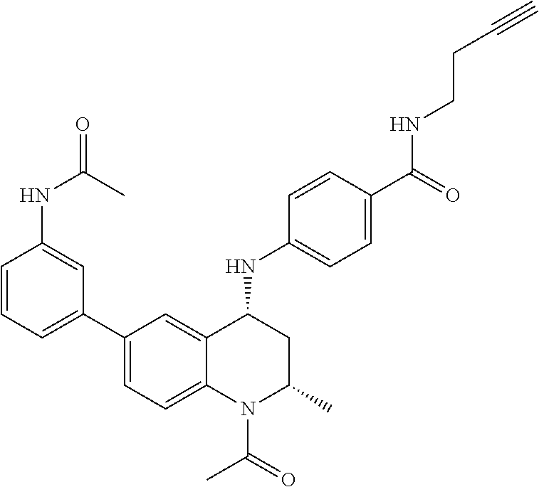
C1(NC2CC(C)N(C(C)=O)C3=CC=C(C4=CC=CC(NC(=O)C)=C4)C=C23)=CC=C(C(=O)NCCC#C)C=C1
